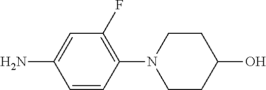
C1=CC(N2CCC(O)CC2)=C(F)C=C1N
